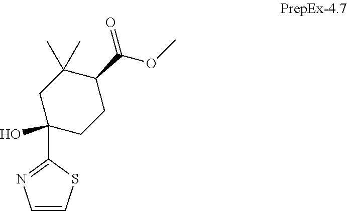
C1(O)(C2=NC=CS2)CCC(C(=O)OC)C(C)(C)C1
